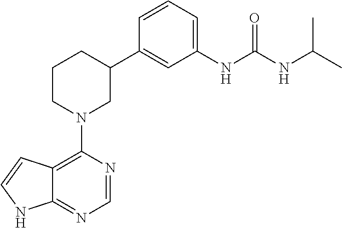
C12=C(N3CC(C4=CC(NC(NC(C)C)=O)=CC=C4)CCC3)N=CN=C1NC=C2
